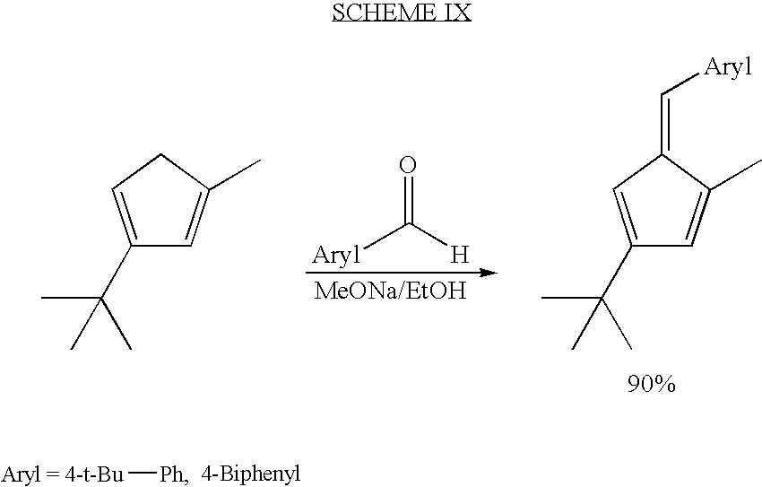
[Aryl = 4-t-Bu][Ph].[Aryl]C([H])=O.C1(C(C)(C)C)=CC(=C[Aryl])C(C)=C1.C1(C(C)(C)C)=CCC(C)=C1
